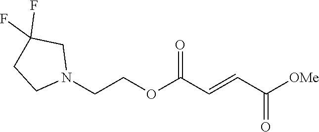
[OMe]C(C=CC(OCCN1CC(F)(F)CC1)=O)=O
